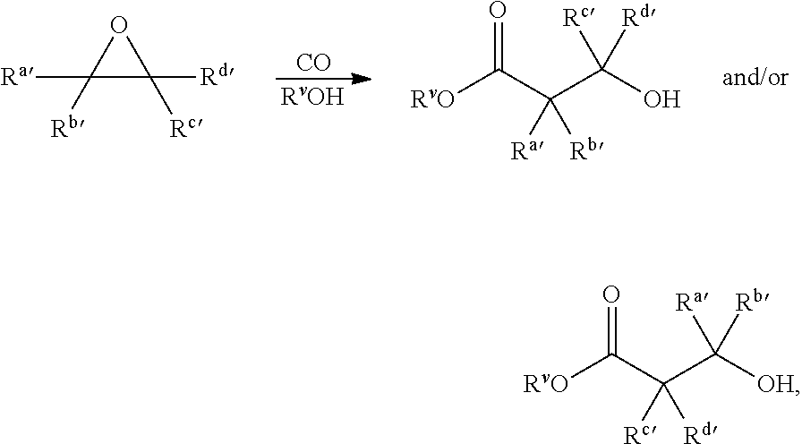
[CO].[RvOH].C1([Ra])([Rb])C([Rd])([Rc])O1.[RvO]C(C(C(O)([Rc])[Rd])([Ra])[Rb])=O.[RvO]C(C(C([OH])([Ra])[Rb])([Rc])[Rd])=O
